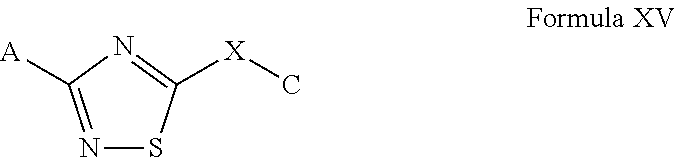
N1=C([A])N=C([X]C)S1
